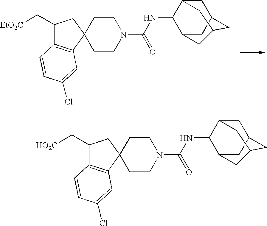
C1(C[EtO2C])C2=C(C3(C1)CCN(C(NC1C4CC5CC1CC(C5)C4)=O)CC3)C=C(Cl)C=C2.C1(C[HO2C])C2=C(C3(C1)CCN(C(NC1C4CC5CC1CC(C5)C4)=O)CC3)C=C(Cl)C=C2
